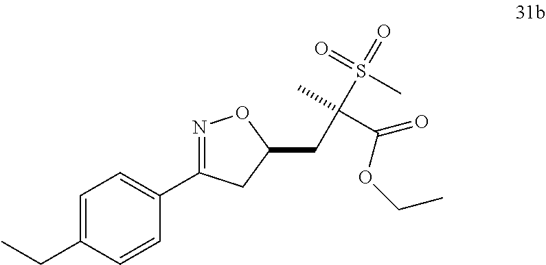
C1=C(CC)C=CC(C2=NOC(CC(C)(S(=O)(C)=O)C(=O)OCC)C2)=C1
